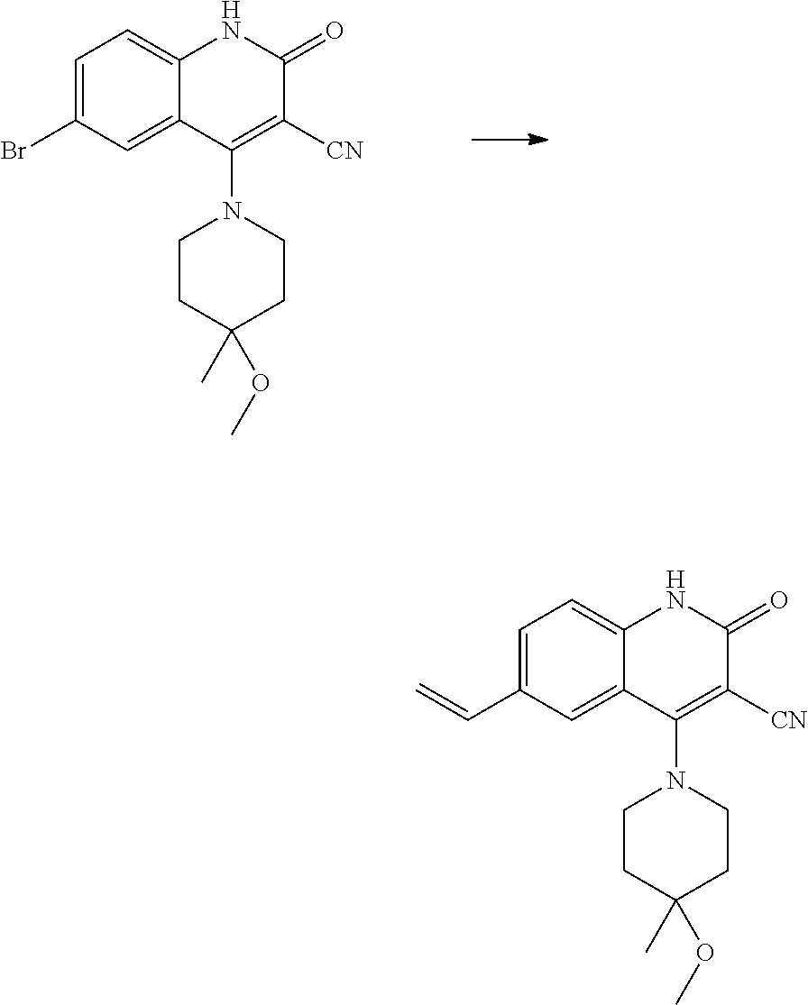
C1=C(Br)C=C2C(=C1)NC(=O)C([CN])=C2N1CCC(C)(OC)CC1.C1=C(C=C)C=C2C(=C1)NC(=O)C([CN])=C2N1CCC(C)(OC)CC1
